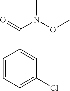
C1=CC=C(Cl)C=C1C(N(OC)C)=O
